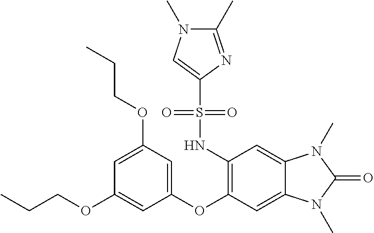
C1=C(OCCC)C=C(OC2=C(NS(C3=CN(C)C(C)=N3)(=O)=O)C=C3C(=C2)N(C)C(=O)N3C)C=C1OCCC
